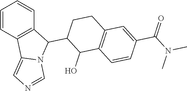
C1=CC2=C(C=C1)C(C1CCC3=C(C1O)C=CC(C(N(C)C)=O)=C3)N1C2=CN=C1
